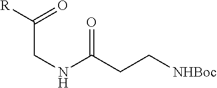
C(CNC(=O)CC[NHBoc])(=O)[R]
